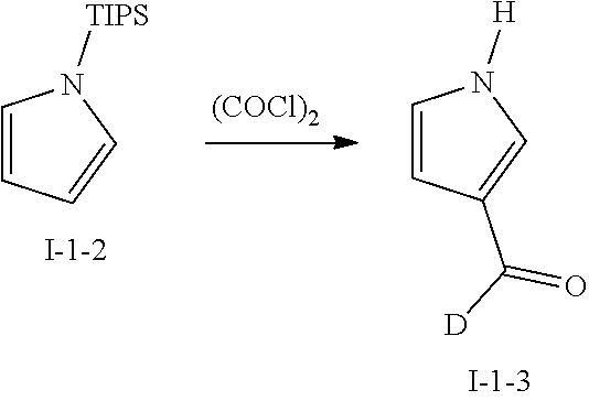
C1=CC=CN1[TIPS].[(COCl)2].C1=CC(C([D])=O)=CN1[H]
